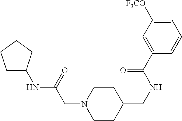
C1CC(CNC(C2=CC([F3CO])=CC=C2)=O)CCN1CC(NC1CCCC1)=O
